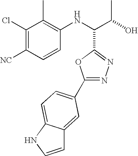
C1(Cl)=C([NC])C=CC(NC(C(O)C)C2=NN=C(C3=CC=C4C(=C3)C=CN4)O2)=C1C
